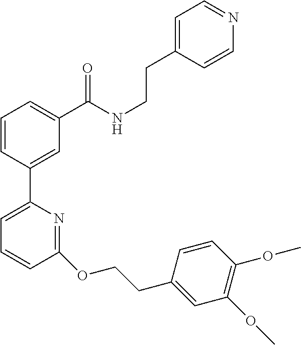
C1=CC(C2=CC=CC(OCCC3=CC(OC)=C(OC)C=C3)=N2)=CC(C(NCCC2=CC=NC=C2)=O)=C1
